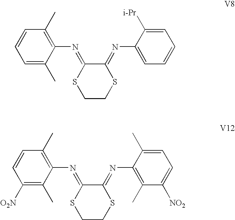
C1(C)=C(N=C2SCCSC2=NC2=CC=CC=C2[i-Pr])C(C)=CC=C1.C1(C)=C(N=C2SCCSC2=NC2=C(C)C([NO2])=CC=C2C)C(C)=C([O2N])C=C1
